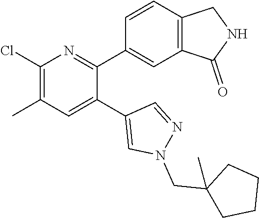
C1(Cl)=C(C)C=C(C2=CN(CC3(C)CCCC3)N=C2)C(C2=CC3=C(C=C2)CNC3=O)=N1
